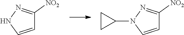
N1C=CC([NO2])=N1.N1(C2CC2)C=CC([NO2])=N1
